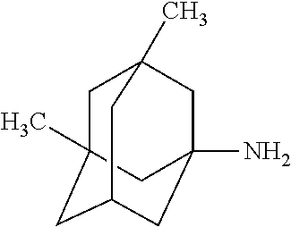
C1C2(C)CC3CC(N)(CC1(C)C3)C2
